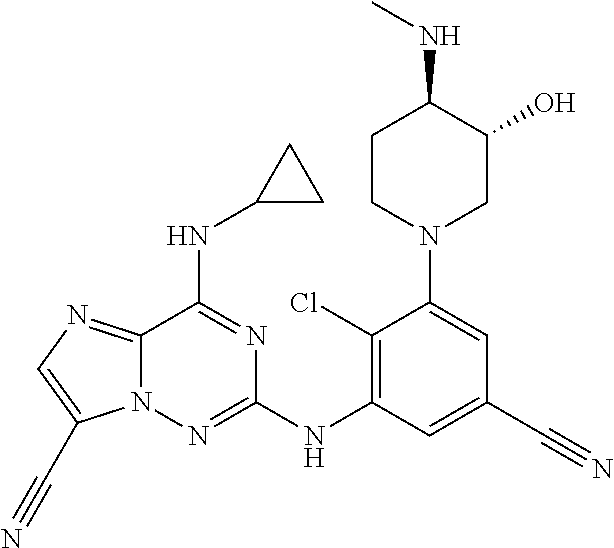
N(C1C(O)CN(C2=CC(C#N)=CC(NC3=NN4C(=NC=C4C#N)C(NC4CC4)=N3)=C2Cl)CC1)C
